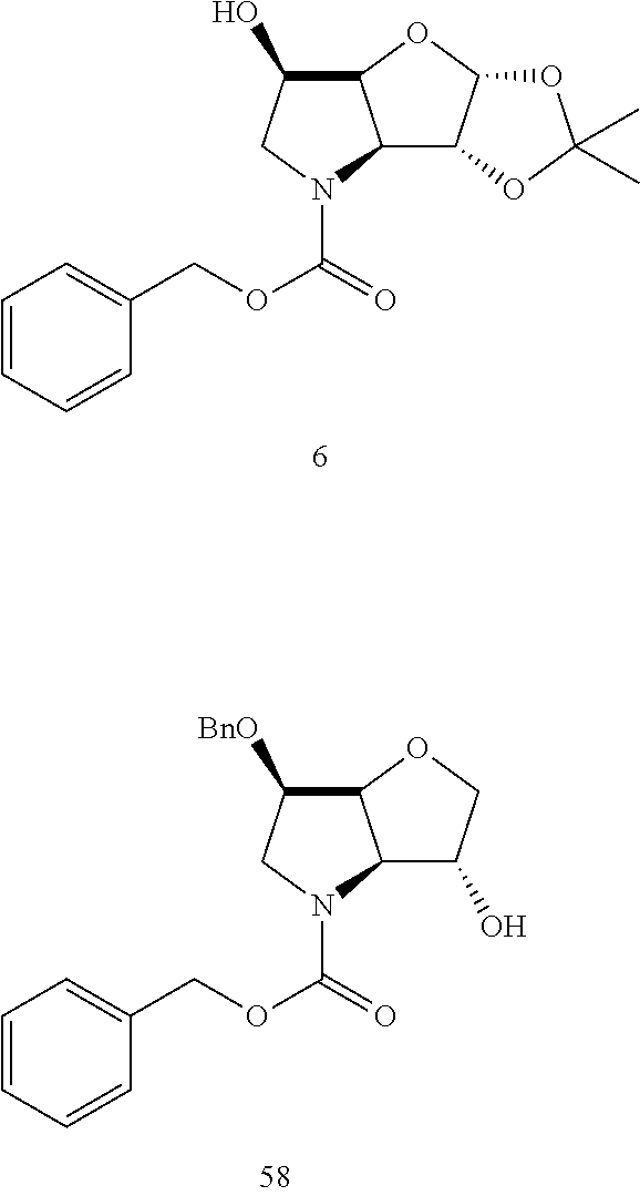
C12C3C(OC1C(O)CN2C(OCC1=CC=CC=C1)=O)OC(C)(C)O3.C12C(O)COC1C([BnO])CN2C(OCC1=CC=CC=C1)=O
